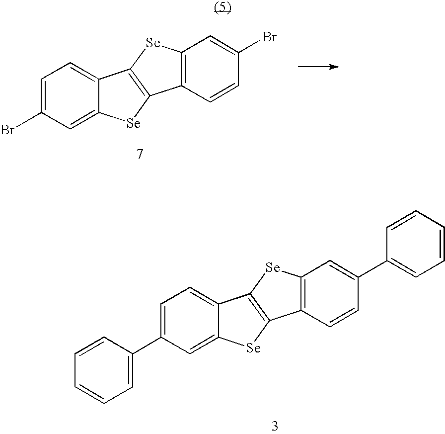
BrC1=CC=C2C(=C1)[Se]C1=C2[Se]C2=C1C=CC(Br)=C2.C1(C2=CC=C3C(=C2)[Se]C2=C3[Se]C3=C2C=CC(C2=CC=CC=C2)=C3)=CC=CC=C1
